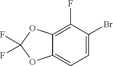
C1=C(Br)C(F)=C2C(=C1)OC(F)(F)O2
